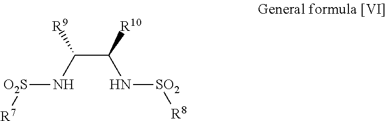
[R7][O2S]NC(C([R10])N[SO2][R8])[R9]
